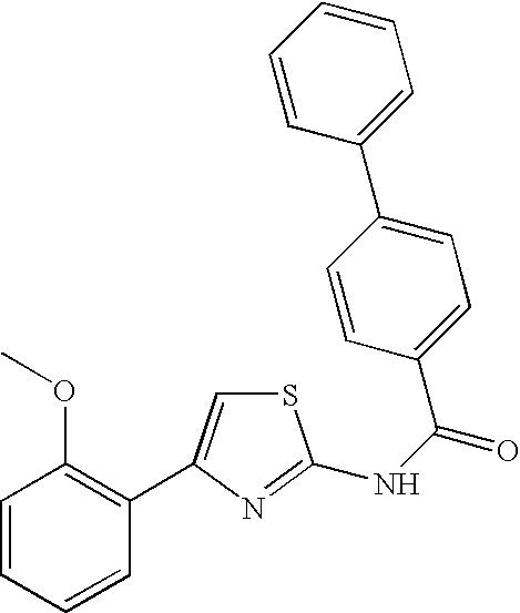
C1=CC=CC(C2=CSC(NC(C3=CC=C(C4=CC=CC=C4)C=C3)=O)=N2)=C1OC
